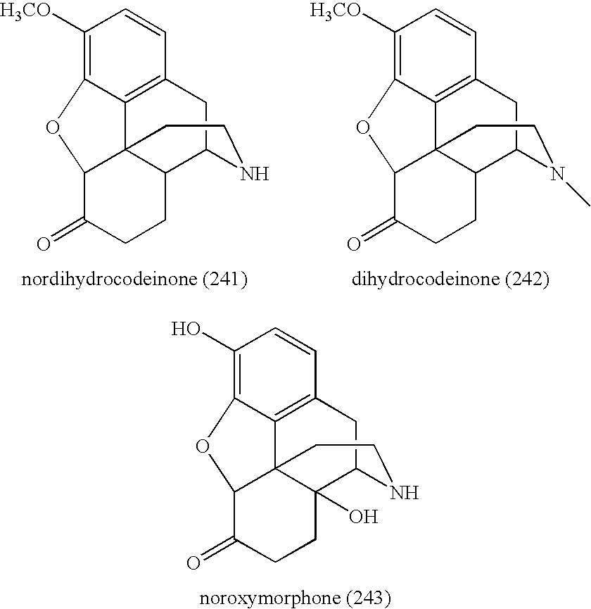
C1([H3CO])=C2C3=C(C=C1)CC1C4C3(C(C(=O)CC4)O2)CCN1.C1([H3CO])=C2C3=C(C=C1)CC1C4C3(C(C(=O)CC4)O2)CCN1C.C1(O)=C2C3=C(C=C1)CC1C4(O)C3(C(C(=O)CC4)O2)CCN1
